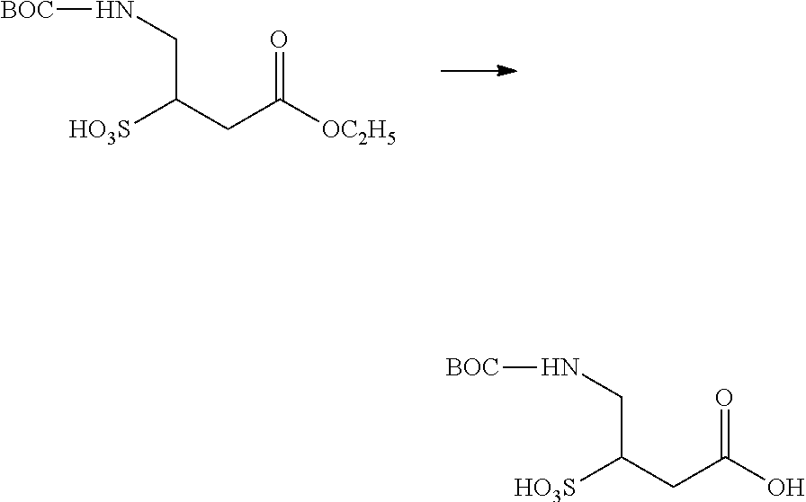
[HO3S]C(CC([OC2H5])=O)CN[BOC].[HO3S]C(CC(O)=O)CN[BOC]
